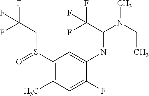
FC(CS(C1=C(C)C=C(F)C(N=C(C(F)(F)F)N(C)CC)=C1)=O)(F)F
